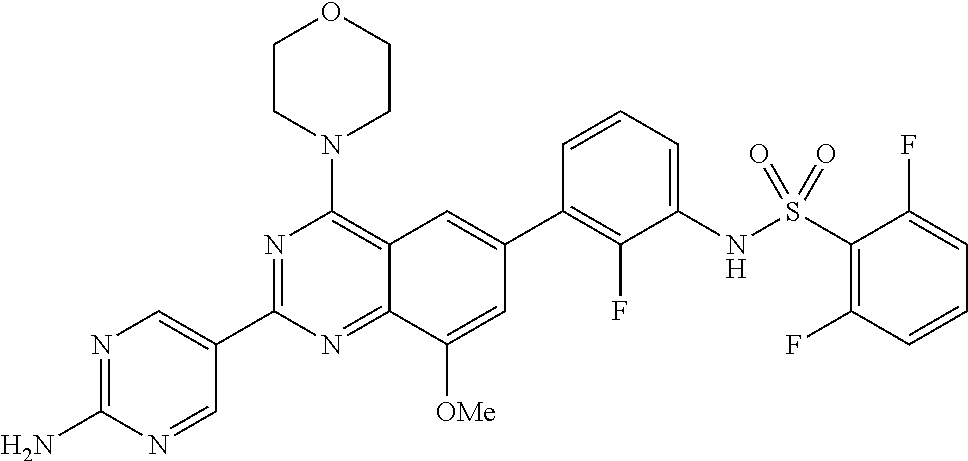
N1=C(N)N=CC(C2=NC(N3CCOCC3)=C3C(=N2)C([OMe])=CC(C2=C(F)C(NS(C4=C(F)C=CC=C4F)(=O)=O)=CC=C2)=C3)=C1
